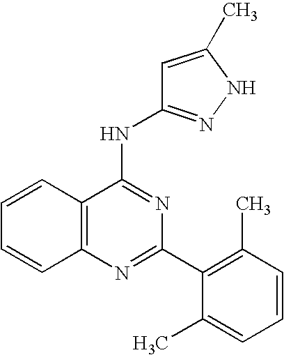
C12=C(N=C(C3=C(C)C=CC=C3C)N=C1NC1=NNC(C)=C1)C=CC=C2
